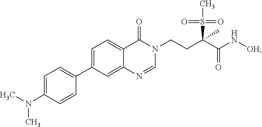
C1=NC2=CC(C3=CC=C(N(C)C)C=C3)=CC=C2C(=O)N1CCC(C(N[OH])=O)(S(=O)(=O)C)C
